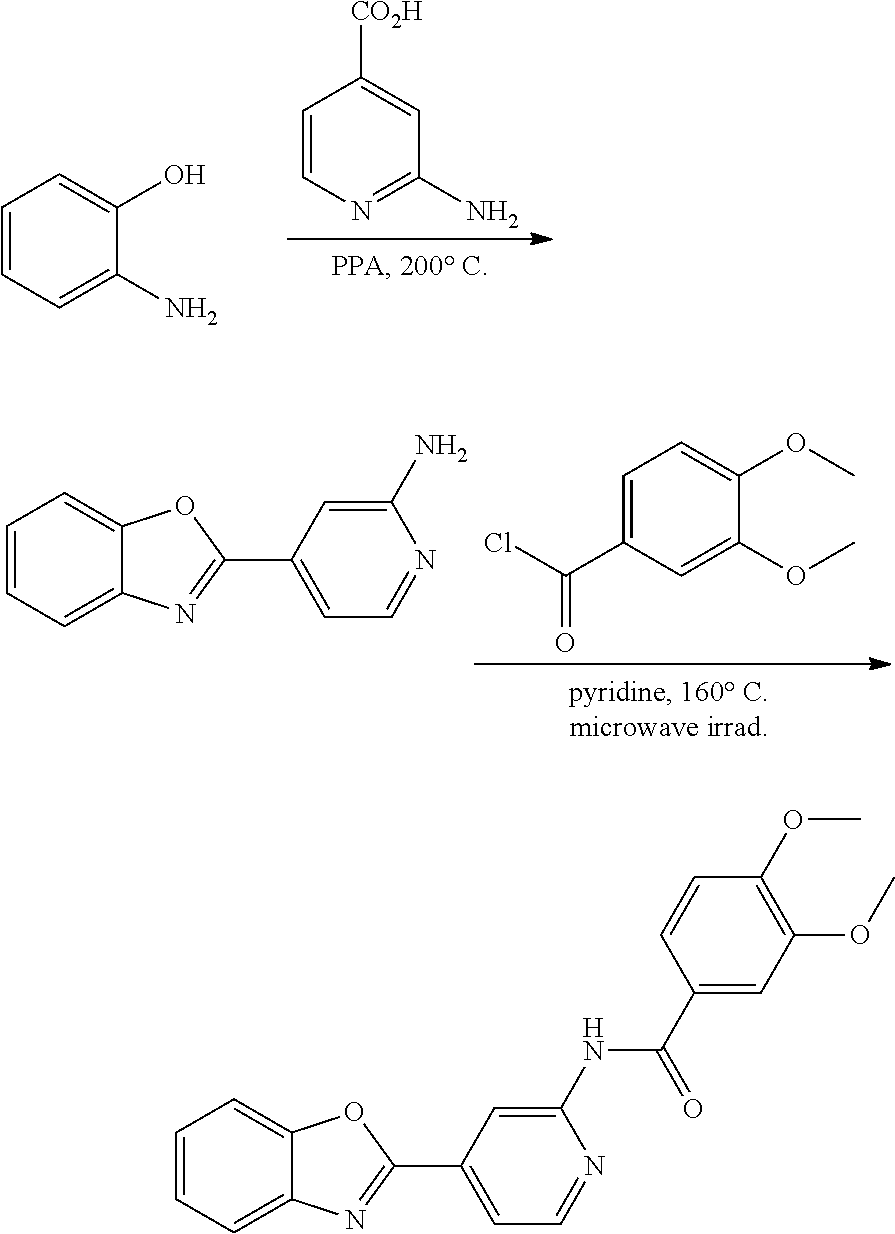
C1=CC=C(N)C(O)=C1.C1=CN=C(N)C=C1[CO2H].C1=CC=C2C(=C1)OC(C1=CC=NC(N)=C1)=N2.ClC(C1=CC=C(OC)C(OC)=C1)=O.C1=CC=C2C(=C1)OC(C1=CC=NC(NC(=O)C3=CC(OC)=C(OC)C=C3)=C1)=N2
